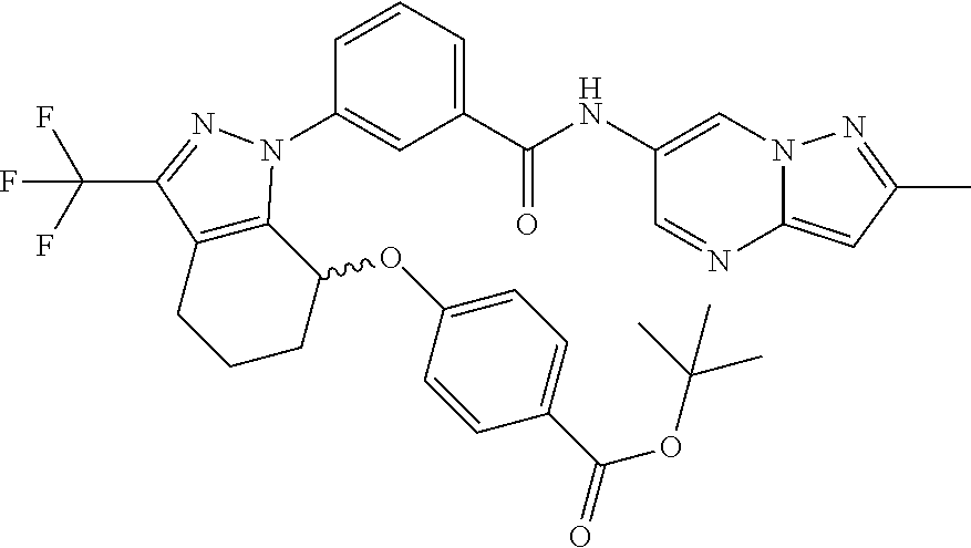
C1(C(NC2=CN3C(=CC(C)=N3)N=C2)=O)=CC=CC(N2C3=C(C(C(F)(F)F)=N2)CCCC3OC2=CC=C(C(OC(C)(C)C)=O)C=C2)=C1
